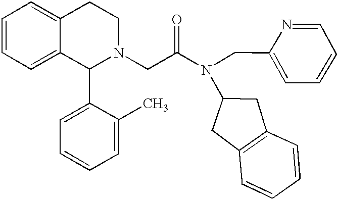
C1=CC=C2C(=C1)CCN(CC(N(CC1=CC=CC=N1)C1CC3=C(C1)C=CC=C3)=O)C2C1=CC=CC=C1C
